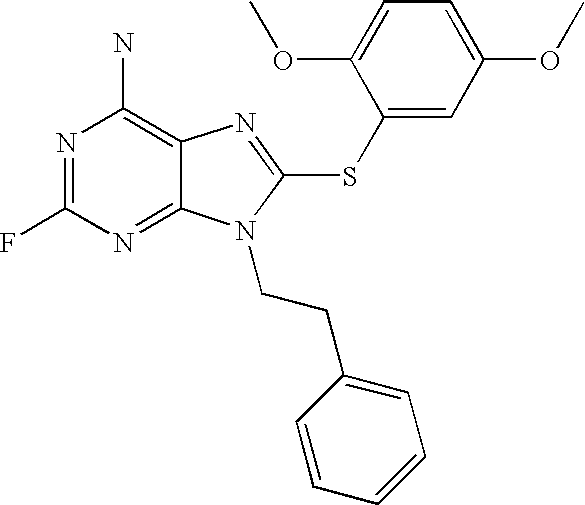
N1=C(F)N=C2C(=C1N)N=C(SC1=CC(OC)=CC=C1OC)N2CCC1=CC=CC=C1
